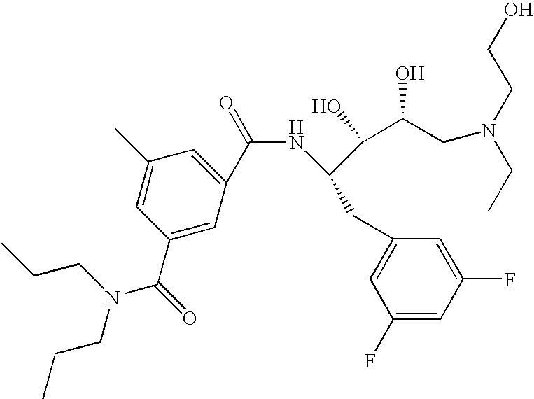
C1(F)=CC(F)=CC(CC(NC(=O)C2=CC(C)=CC(C(=O)N(CCC)CCC)=C2)C(C(CN(CC)CCO)O)O)=C1
